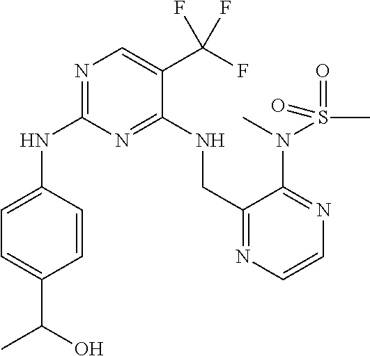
N1=C(NC2=CC=C(C(O)C)C=C2)N=C(NCC2=NC=CN=C2N(C)S(C)(=O)=O)C(C(F)(F)F)=C1
